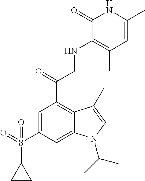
C1=C(C)NC(=O)C(NCC(C2=C3C(=CC(S(=O)(C4CC4)=O)=C2)N(C(C)C)C=C3C)=O)=C1C
